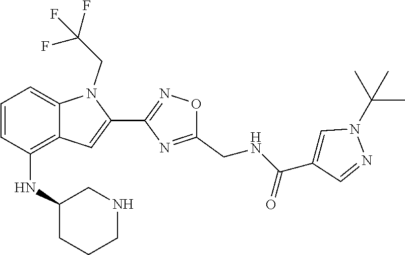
C1=CC(NC2CCCNC2)=C2C(=C1)N(CC(F)(F)F)C(C1=NOC(CNC(C3=CN(C(C)(C)C)N=C3)=O)=N1)=C2
